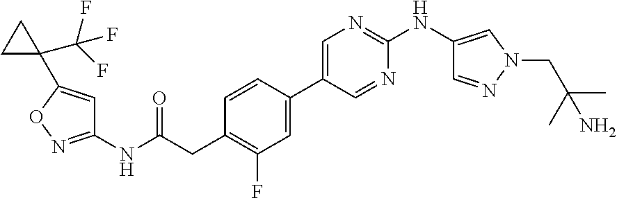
C1=CC(C2=CN=C(NC3=CN(CC(C)(C)N)N=C3)N=C2)=CC(F)=C1CC(NC1=NOC(C2(C(F)(F)F)CC2)=C1)=O
